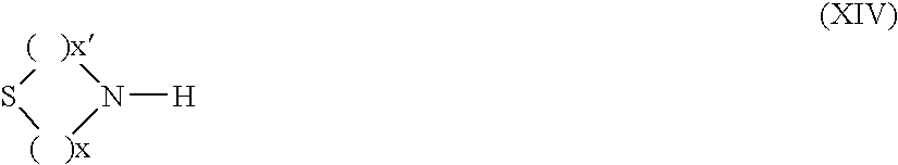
[(   )x]1N([H])[(   )x]S1
